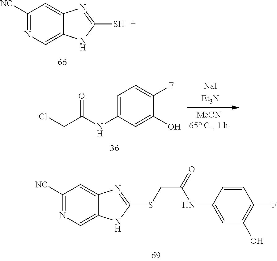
C1([NC])=NC=C2C(=C1)N=C(S)N2.C1=C(NC(CCl)=O)C=C(O)C(F)=C1.C1([NC])=NC=C2C(=C1)N=C(SCC(=O)NC1=CC(O)=C(F)C=C1)N2
